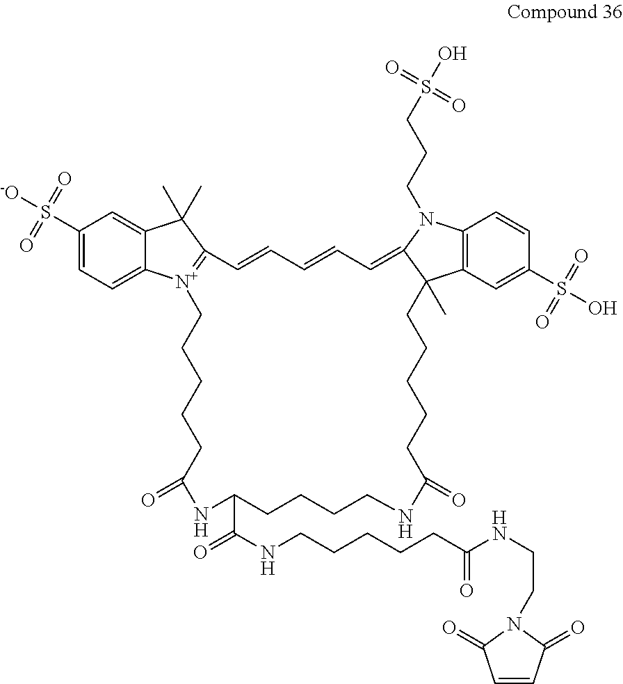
C1(S([-O])(=O)=O)=CC=C2C(=C1)C(C)(C)C1=[N+]2CCCCCC(=O)NC(C(NCCCCCC(NCCN2C(=O)C=CC2=O)=O)=O)CCCCNC(=O)CCCCCC2(C)C3=C(C=CC(S(O)(=O)=O)=C3)N(CCCS(O)(=O)=O)C2=CC=CC=C1
